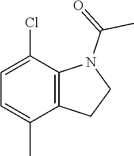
C12=C(C(Cl)=CC=C1C)N(C(=O)C)CC2
